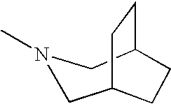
C1C2CCC(CN1C)CC2
